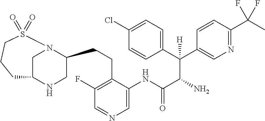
C1N2C(CCC3=C(F)C=NC=C3NC(C(N)C(C3=CC=C(Cl)C=C3)(C3=CN=C(C(C)(F)F)C=C3)[H])=O)CNC1CCCS2(=O)=O
